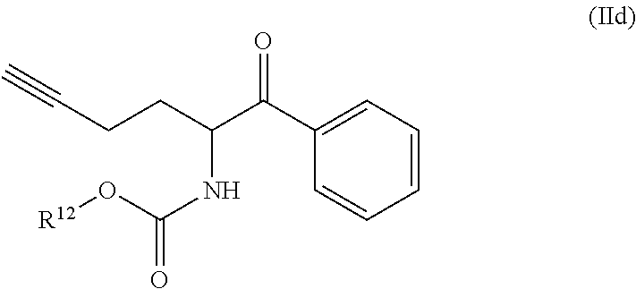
C1(C(C(CCC#C)NC(O[R12])=O)=O)=CC=CC=C1
